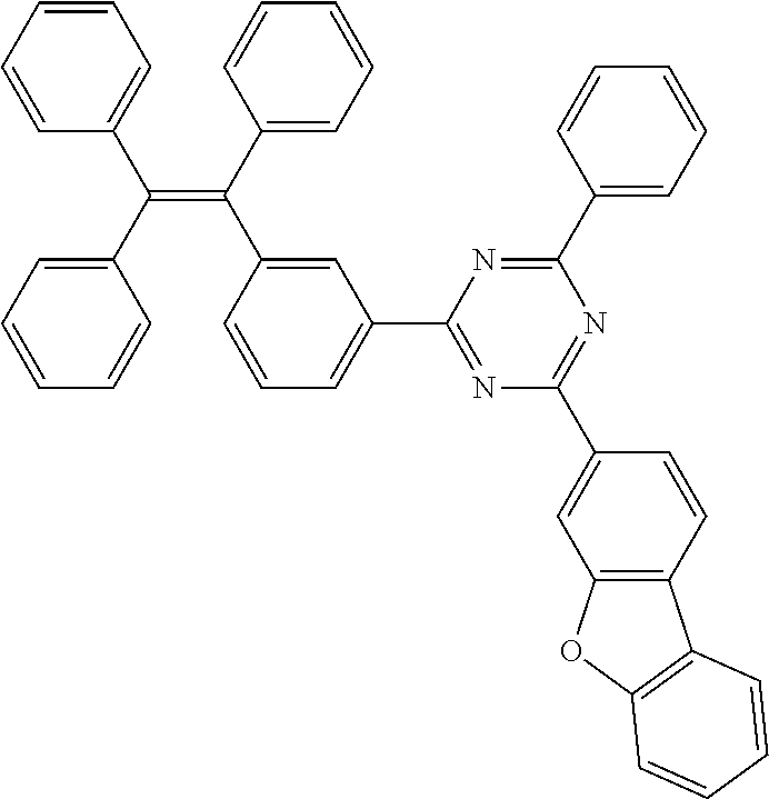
C1=CC=CC=C1C(C1=CC=CC=C1)=C(C1=CC=CC=C1)C1=CC(C2=NC(C3=CC4=C(C=C3)C3=C(O4)C=CC=C3)=NC(C3=CC=CC=C3)=N2)=CC=C1
